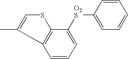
C1=CC=CC([O2S]C2=CC=CC3=C2SC=C3C)=C1
